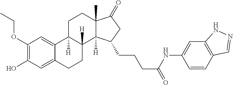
C1(OCC)=C(O)C=C2C(=C1)C1([H])C([H])(CC2)C2([H])C(C)(CC1)C(=O)CC2CCCC(NC1=CC2=C(C=C1)C=NN2)=O
